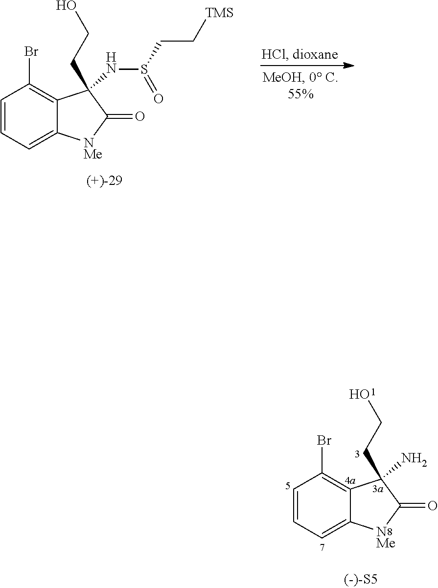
C1=CC=C2C(=C1Br)C(NS(CC[TMS])=O)(CCO)C(=O)[NMe]2.C1=CC=C2C(=C1Br)C(N)(CCO)C(=O)[NMe]2
